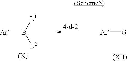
[Ar]B([L1])[L2].[Ar][G]
